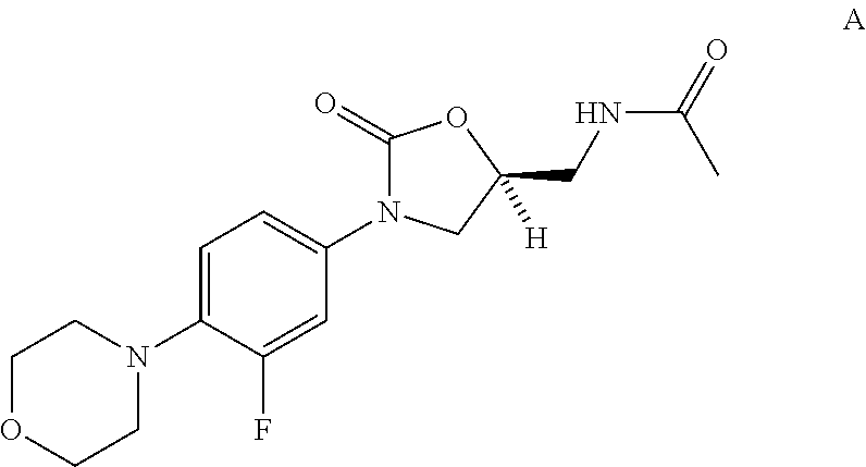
C1=C(N2CCOCC2)C(F)=CC(N2C(=O)OC(CNC(=O)C)([H])C2)=C1
